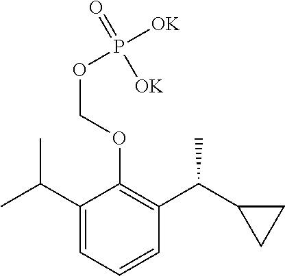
C1(C(C)C)=CC=CC(C(C2CC2)C)=C1OCOP([OK])(=O)[OK]
